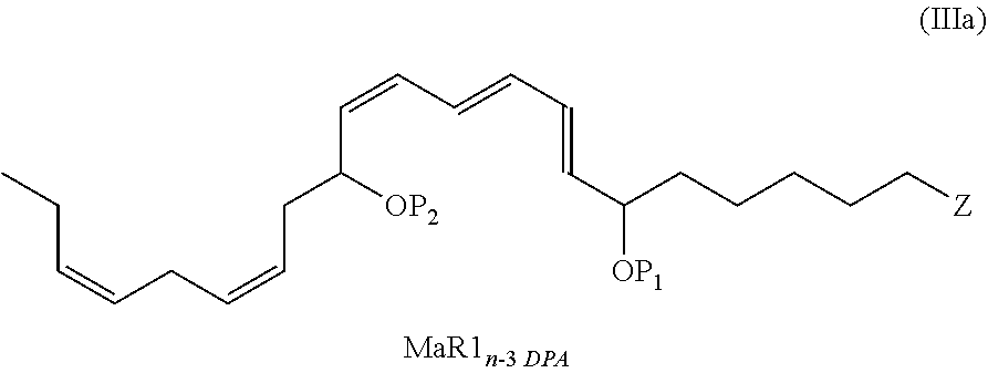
CCC=CCC=CCC(C=CC=CC=CC(CCCCC[Z])[OP1])[OP2]
